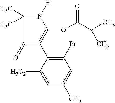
C1(Br)=C(C2=C(OC(C(C)C)=O)N([H])C(C)(C)C2=O)C([H5C2])=CC(C)=C1
